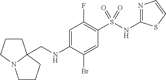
N1=C(NS(C2=C(F)C=C(NCC34CCCN3CCC4)C(Br)=C2)(=O)=O)SC=C1
